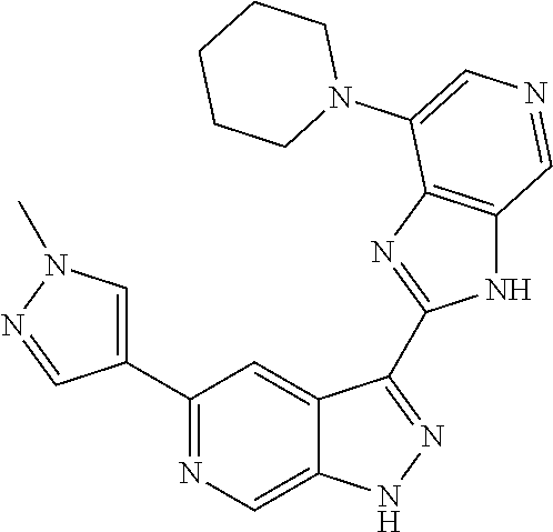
C1(C2=CN(C)N=C2)=NC=C2C(=C1)C(C1=NC3=C(N1)C=NC=C3N1CCCCC1)=NN2
